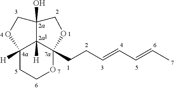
C12([H])CCOC3(CCC=CC=CC)C1([H])C(O)(CO2)CO3
